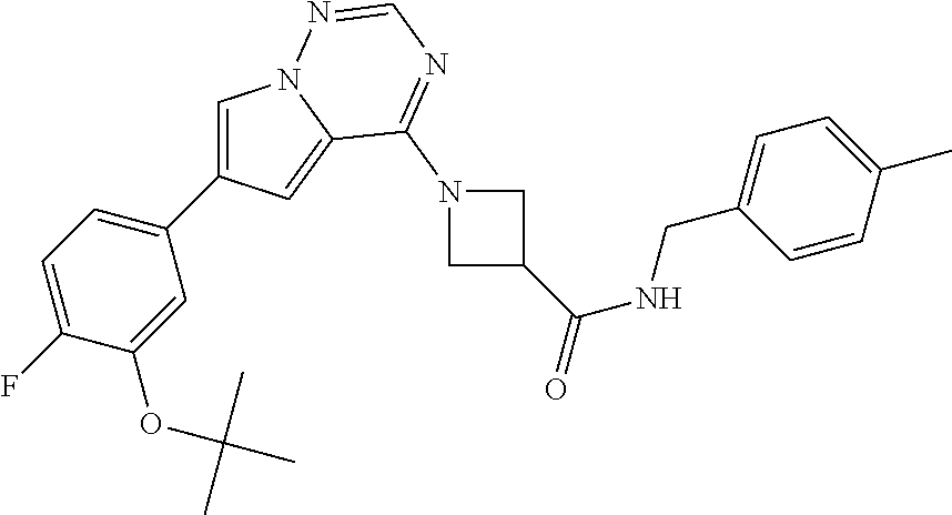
C1=C(C2=CC=C(F)C(OC(C)(C)C)=C2)C=C2N1N=CN=C2N1CC(C(NCC2=CC=C(C)C=C2)=O)C1
